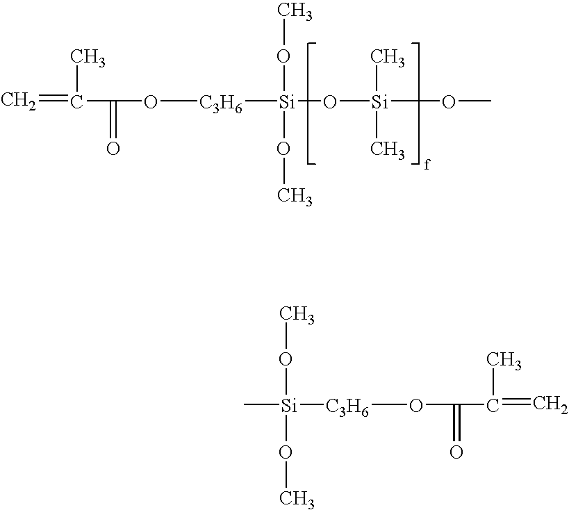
C=C(C(=O)O[C3H6][Si](O[Si](OC)(C)C)(OC)OC)C.C[Si]([C3H6]OC(=O)C(=C)C)(OC)OC
